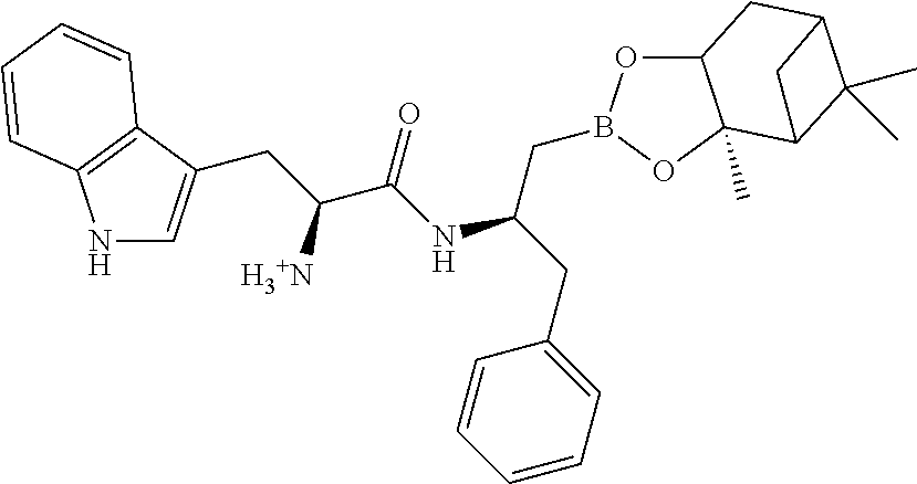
C12OB(CC(CC3=CC=CC=C3)NC(C(CC3=CNC4=C3C=CC=C4)[H3+N])=O)OC1(C)C1C(C)(C)C(C2)C1
